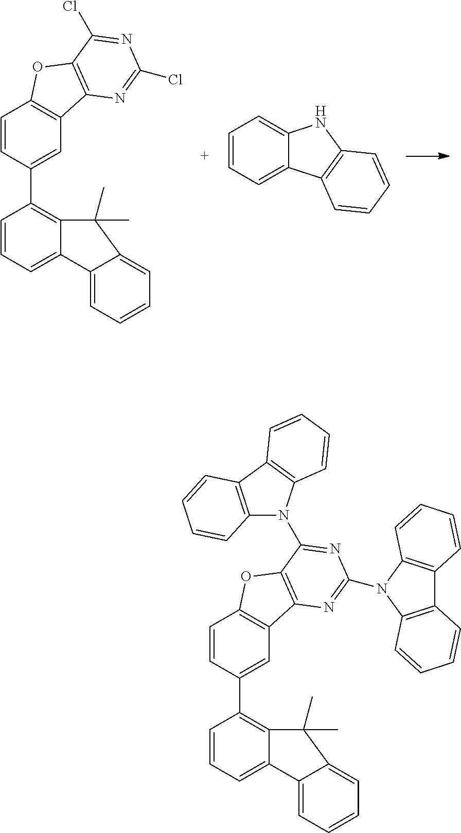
C1(C2=C3C(=CC=C2)C2=CC=CC=C2C3(C)C)=CC2=C(C=C1)OC1=C2N=C(Cl)N=C1Cl.C1=CC=C2C(=C1)NC1=C2C=CC=C1.C1(C2=C3C(=CC=C2)C2=CC=CC=C2C3(C)C)=CC2=C(C=C1)OC1=C2N=C(N2C3=C(C4=C2C=CC=C4)C=CC=C3)N=C1N1C2=C(C3=C1C=CC=C3)C=CC=C2
